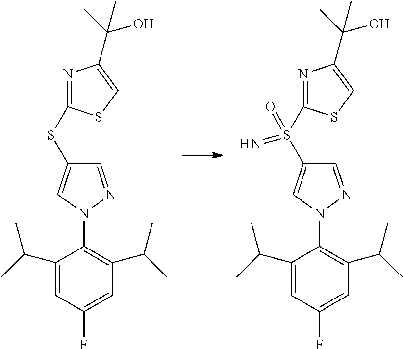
C1(C(C)C)=CC(F)=CC(C(C)C)=C1N1N=CC(SC2=NC(C(C)(O)C)=CS2)=C1.C1(C(C)C)=CC(F)=CC(C(C)C)=C1N1N=CC(S(C2=NC(C(C)(O)C)=CS2)(=O)=N)=C1
